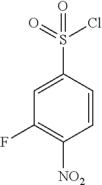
C1=CC(S(=O)(=O)Cl)=CC(F)=C1[NO2]
